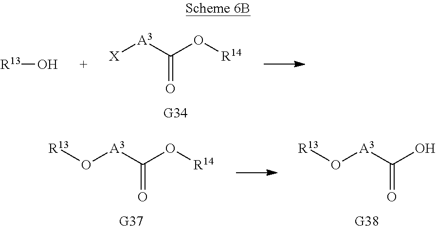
[X][A3]C(O[R14])=O.[R13]O.O([A3]C(O)=O)[R13].O([A3]C(O[R14])=O)[R13]
